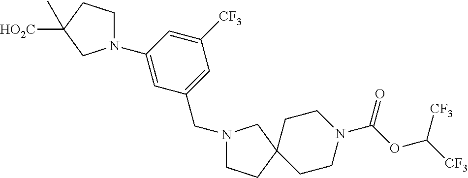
C1CC([HO2C])(C)CN1C1=CC(CN2CCC3(CCN(C(OC([CF3])[CF3])=O)CC3)C2)=CC([CF3])=C1
